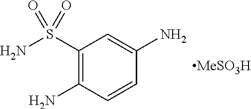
NC1=C(S(N)(=O)=O)C=C(N)C=C1.[MeSO3H]
